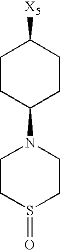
C1([X5])CCC(N2CCS(=O)CC2)CC1
